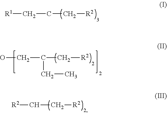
[R1]CCC[R2].OCC(C[R2])CC.[R2]CC[R2]
